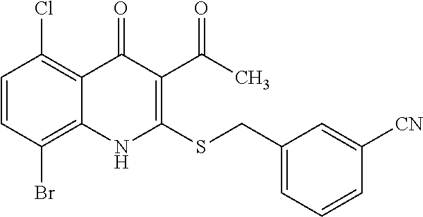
C1=CC(Br)=C2C(=C1Cl)C(=O)C(C(C)=O)=C(SCC1=CC=CC([CN])=C1)N2
